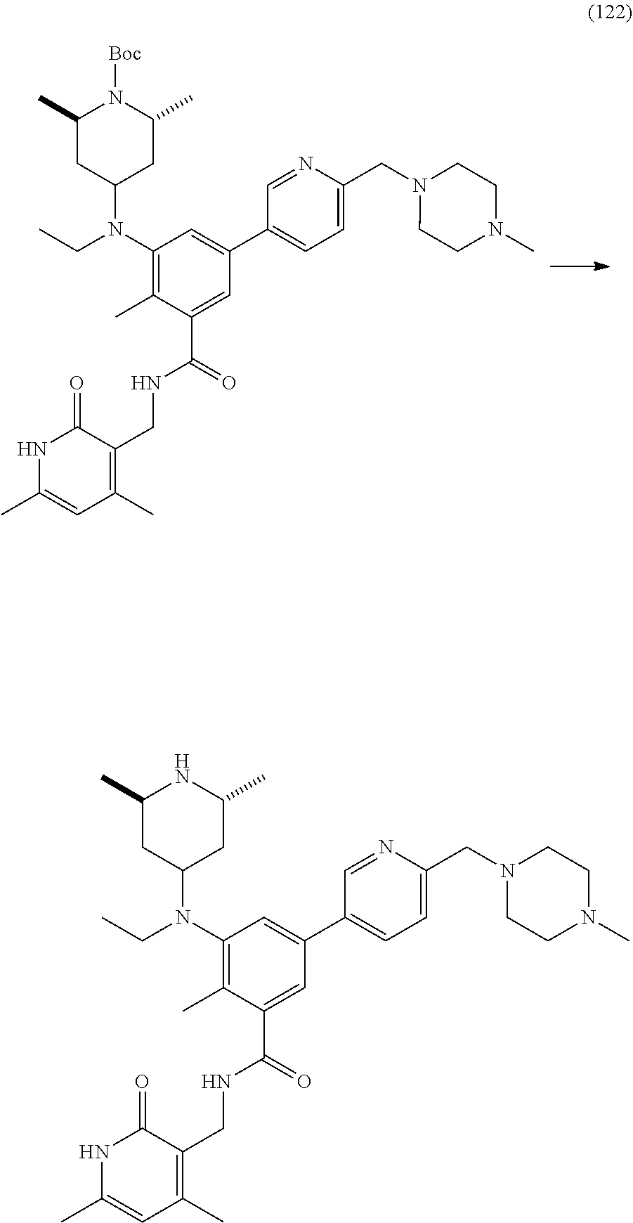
C1(C)CC(N(C2=C(C)C(C(=O)NCC3=C(C)C=C(C)NC3=O)=CC(C3=CC=C(CN4CCN(C)CC4)N=C3)=C2)CC)CC(C)N1[Boc].C1(C)CC(N(C2=C(C)C(C(=O)NCC3=C(C)C=C(C)NC3=O)=CC(C3=CC=C(CN4CCN(C)CC4)N=C3)=C2)CC)CC(C)N1
